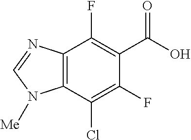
C12=C(C(Cl)=C(F)C(C(O)=O)=C1F)N([Me])C=N2
